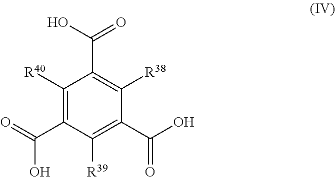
C1([R40])=C(C(=O)O)C([R39])=C(C(O)=O)C([R38])=C1C(O)=O
